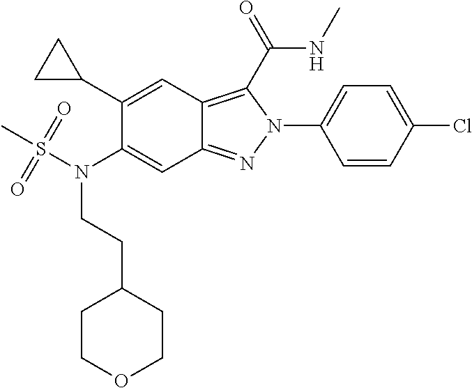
C1=CC(Cl)=CC=C1N1C(C(=O)NC)=C2C(=N1)C=C(N(CCC1CCOCC1)S(=O)(=O)C)C(C1CC1)=C2
